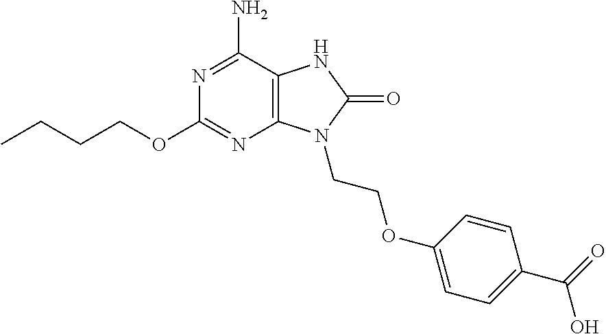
N1=C(N)C2=C(N=C1OCCCC)N(CCOC1=CC=C(C(=O)O)C=C1)C(=O)N2
